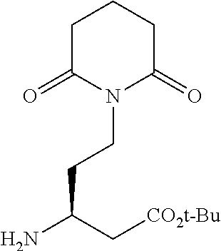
C1C(=O)N(CCC(N)C[CO2t-Bu])C(=O)CC1
